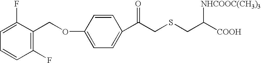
C1=C(OCC2=C(F)C=CC=C2F)C=CC(C(CSCC([COOH])[NHCOOC(CH3)3])=O)=C1
